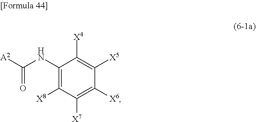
C1(NC([A2])=O)=C([X8])C([X7])=C([X6])C([X5])=C1[X4]
